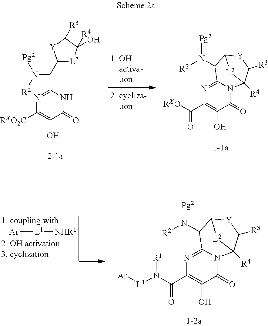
[Ar][L1][NHR1].N(C(C1=C(O)C(=O)N2C(=N1)C(N([R2])[Pg2])C1[Y]C([R3])C2([R4])[L2]1)=O)([L1][Ar])[R1].[RXO]C(C1=C(O)C(=O)N2C(=N1)C(N([R2])[Pg2])C1[Y]C([R3])C2([R4])[L2]1)=O.C(C1=NC([RXO2C])=C(O)C(=O)N1)(N([Pg2])[R2])C1[L2]C(O)([R4])C([R3])[Y]1
